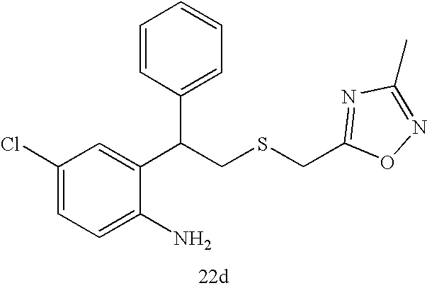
C1=C(N)C(C(CSCC2=NC(C)=NO2)C2=CC=CC=C2)=CC(Cl)=C1
